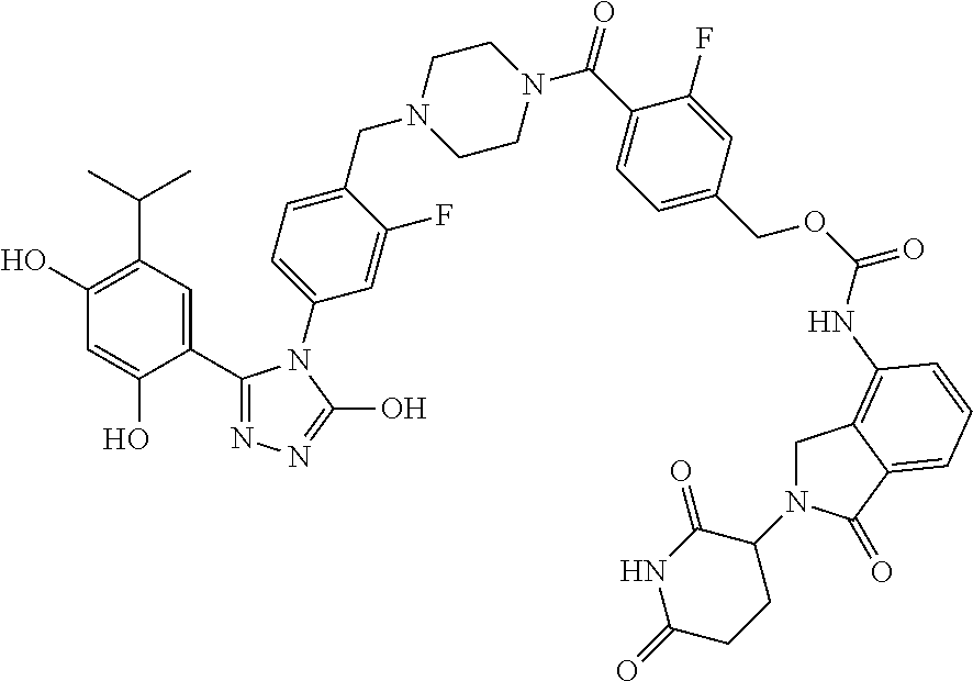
C1(O)=C(C(C)C)C=C(C2=NN=C(O)N2C2=CC=C(CN3CCN(C(C4=CC=C(COC(=O)NC5=C6CN(C7C(=O)NC(=O)CC7)C(=O)C6=CC=C5)C=C4F)=O)CC3)C(F)=C2)C(O)=C1
